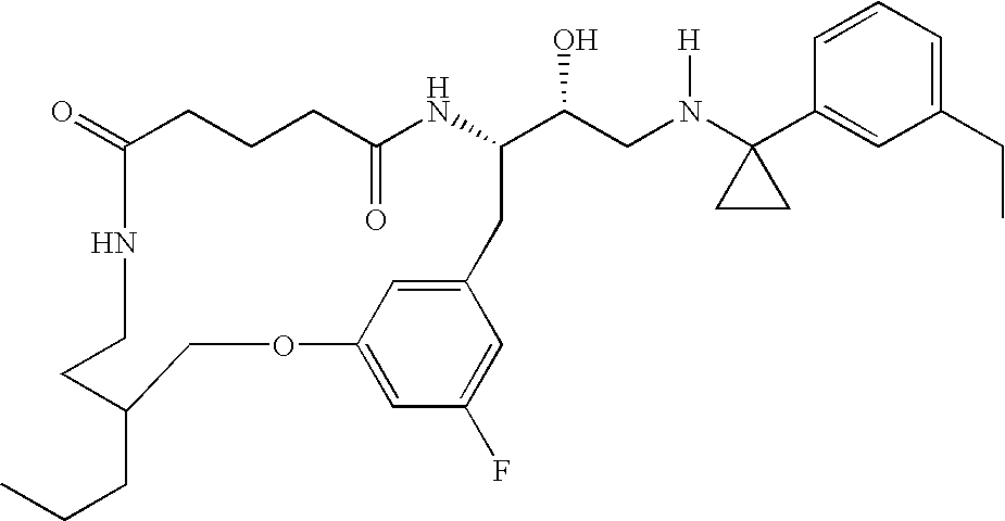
C1(=O)CCCC(=O)NC(C(CN(C2(C3=CC(CC)=CC=C3)CC2)[H])O)CC2=CC(=CC(F)=C2)OCC(CCC)CCN1
